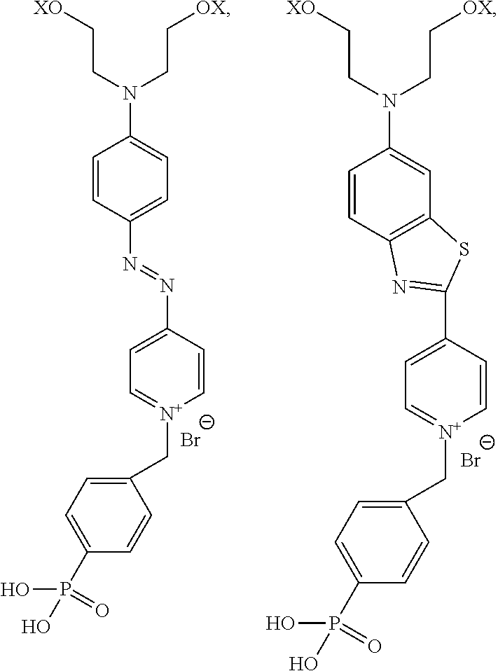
C1=CC(N=NC2=CC=[N+](CC3=CC=C(P(O)(=O)O)C=C3)C=C2)=CC=C1N(CC[XO])CC[OX].[Br-].C1=CC2=C(C=C1N(CC[XO])CC[OX])SC(C1=CC=[N+](CC3=CC=C(P(O)(=O)O)C=C3)C=C1)=N2.[Br-]
